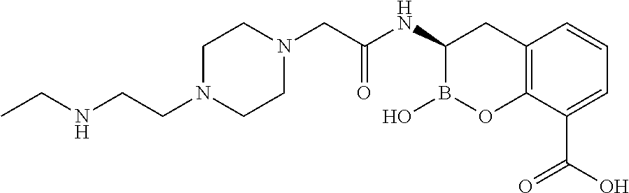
C1N(CCNCC)CCN(CC(NC2B(O)OC3=C(C2)C=CC=C3C(O)=O)=O)C1
